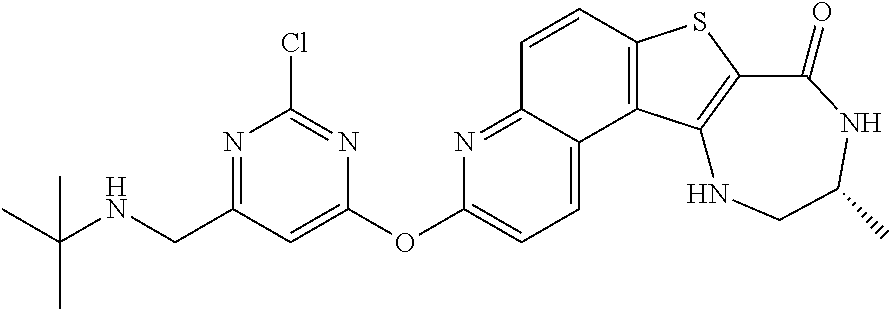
C1=CC2=C(C3=CC=C(OC4=CC(CNC(C)(C)C)=NC(Cl)=N4)N=C13)C1=C(S2)C(=O)NC(C)CN1
